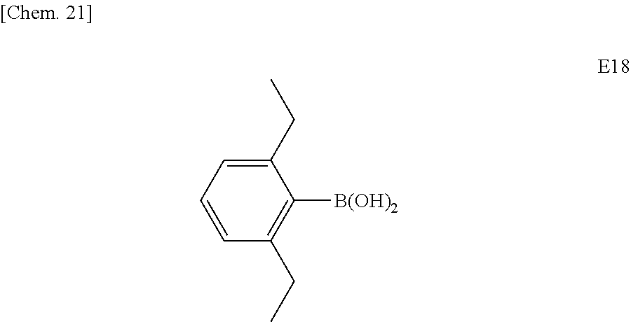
C1=CC(CC)=C([B(OH)2])C(CC)=C1
